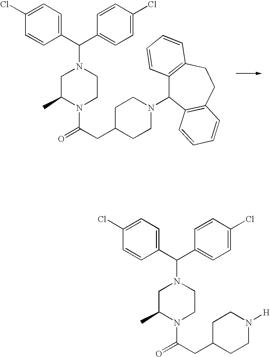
C1C(C)N(C(=O)CC2CCN(C3C4=C(CCC5=C3C=CC=C5)C=CC=C4)CC2)CCN1C(C1=CC=C(Cl)C=C1)C1=CC=C(Cl)C=C1.C1C(C)N(C(=O)CC2CCN([H])CC2)CCN1C(C1=CC=C(Cl)C=C1)C1=CC=C(Cl)C=C1
